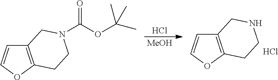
C12=C(OC=C1)CCN(C(OC(C)(C)C)=O)C2.C12=C(OC=C1)CCNC2.Cl.[MeOH].Cl
